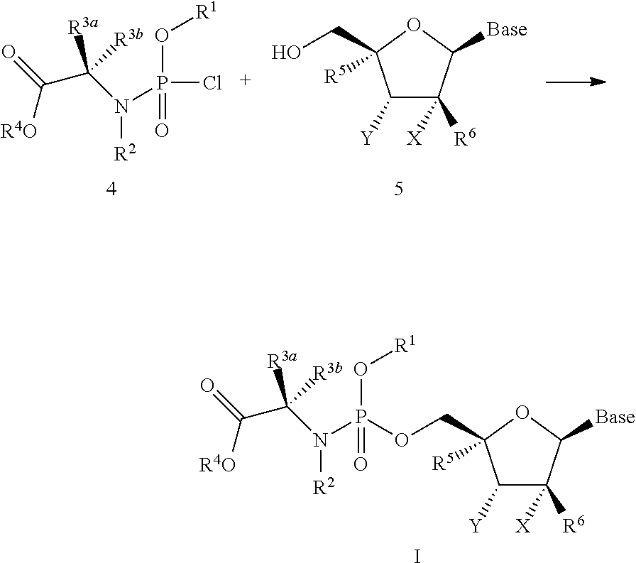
N([R2])(C([R3b])(C(=O)[R4O])[R3a])P(Cl)(O[R1])=O.C1([Y])C([R6])([X])C([Base])OC1(CO)[R5].N([R2])(C([R3b])(C(=O)[R4O])[R3a])P(O[R1])(=O)OCC1([R5])C([Y])C([R6])([X])C([Base])O1.I
